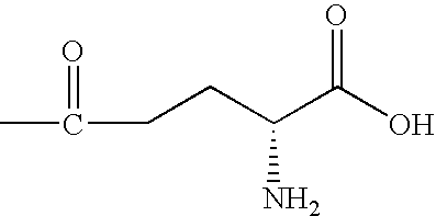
CC(CCC(C(O)=O)N)=O
